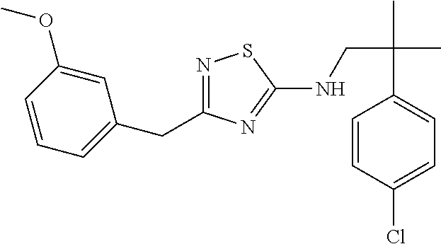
N1=C(CC2=CC=CC(OC)=C2)N=C(NCC(C)(C)C2=CC=C(Cl)C=C2)S1
